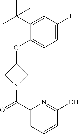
C1N(C(C2=CC=CC(O)=N2)=O)CC1OC1=CC=C(F)C=C1C(C)(C)C
